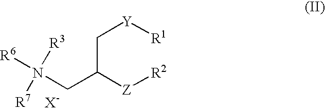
C(C([Z][R2])CN([R6])([R3])[R7])[Y][R1]
